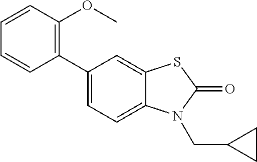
C1(C2=CC=C3C(=C2)SC(=O)N3CC2CC2)=C(OC)C=CC=C1
